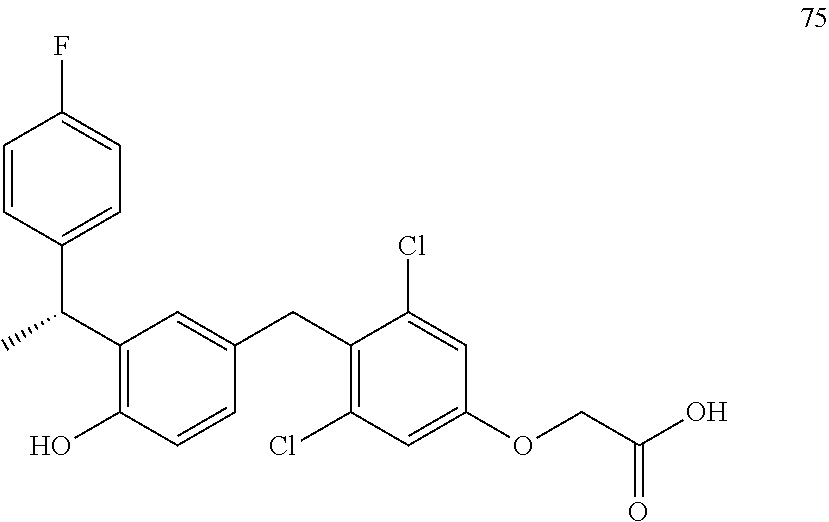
C1=CC(C(C2=C(O)C=CC(CC3=C(Cl)C=C(OCC(O)=O)C=C3Cl)=C2)C)=CC=C1F
